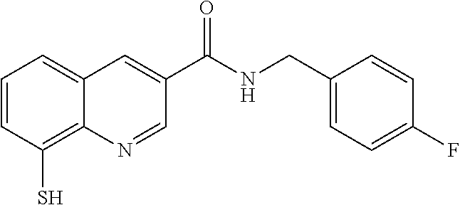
C1=CC(S)=C2C(=C1)C=C(C(NCC1=CC=C(F)C=C1)=O)C=N2
